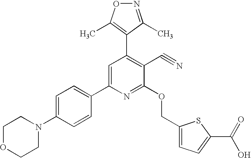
C1=C(N2CCOCC2)C=CC(C2=CC(C3=C(C)ON=C3C)=C(C#N)C(OCC3=CC=C(C(=O)O)S3)=N2)=C1
